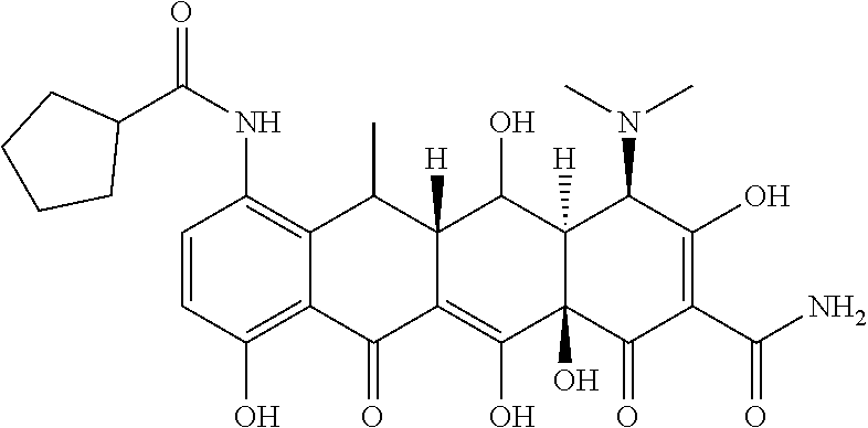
C1=CC(O)=C2C(=C1NC(C1CCCC1)=O)C(C)C1([H])C(=C(O)C3(O)C([H])(C1O)C(N(C)C)C(O)=C(C(N)=O)C3=O)C2=O
